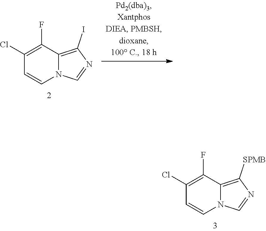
C1=CN2C(=C(I)N=C2)C(F)=C1Cl.C1(Cl)=C(F)C2=C([SPMB])N=CN2C=C1
